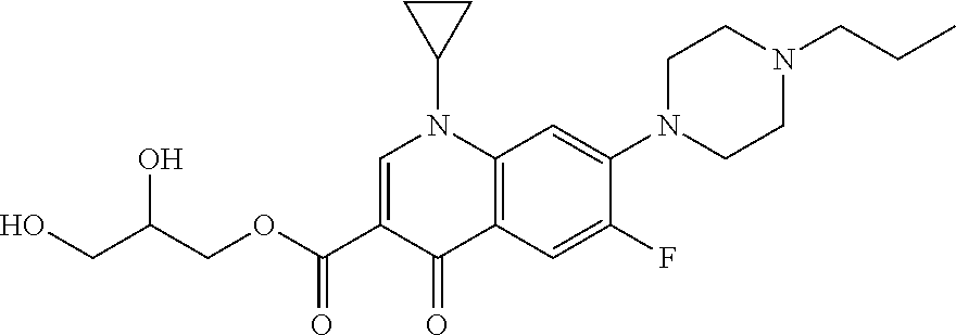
C(OC(C1=CN(C2CC2)C2=C(C1=O)C=C(F)C(N1CCN(CCC)CC1)=C2)=O)C(CO)O
